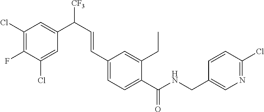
N(C(C1=CC=C(C=CC([CF3])C2=CC(Cl)=C(F)C(Cl)=C2)C=C1CC)=O)CC1=CN=C(Cl)C=C1
